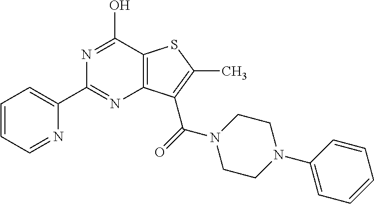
N1=C(C2=CC=CC=N2)N=C(O)C2=C1C(C(=O)N1CCN(C3=CC=CC=C3)CC1)=C(C)S2
